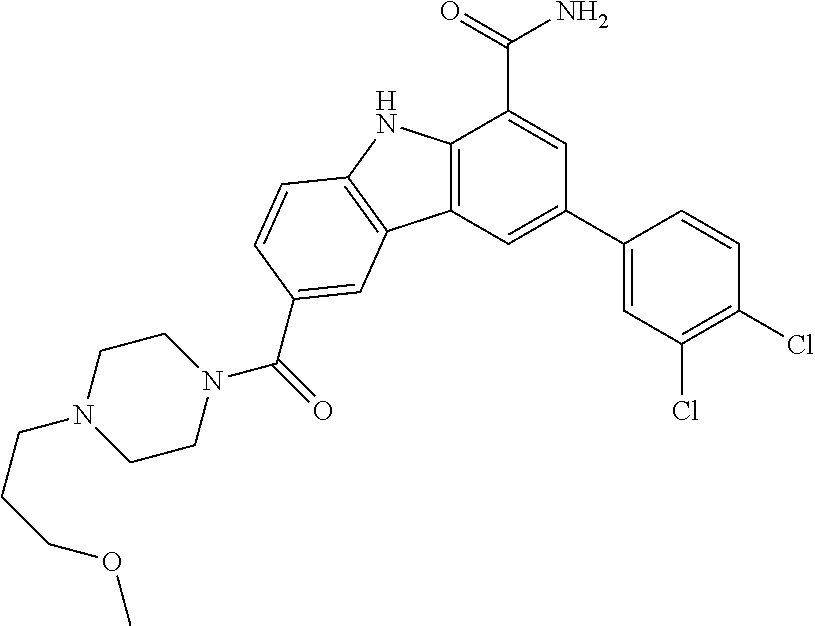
C12=C(C=C(C3=CC(Cl)=C(Cl)C=C3)C=C1C(=O)N)C1=C(N2)C=CC(C(N2CCN(CCCOC)CC2)=O)=C1
